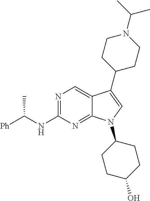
N1=C(NC([Ph])C)N=C2C(=C1)C(C1CCN(C(C)C)CC1)=CN2C1CCC(O)CC1
